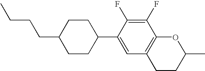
C1(F)=C(F)C2=C(C=C1C1CCC(CCCC)CC1)CCC(C)O2
